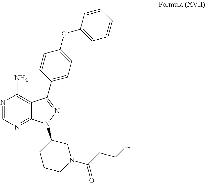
C1(OC2=CC=CC=C2)=CC=C(C2=NN(C3CCCN(C(CC[L])=O)C3)C3=NC=NC(N)=C32)C=C1
